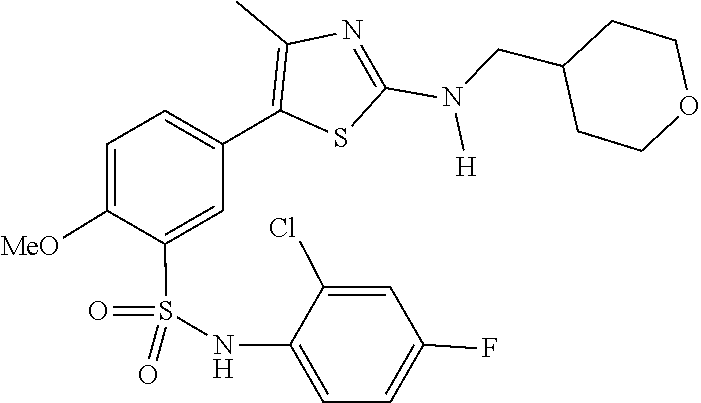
C1(CN(C2=NC(C)=C(C3=CC=C([MeO])C(S(=O)(NC4=CC=C(F)C=C4Cl)=O)=C3)S2)[H])CCOCC1
